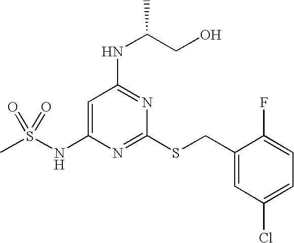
C1=C(NS(C)(=O)=O)N=C(SCC2=CC(Cl)=CC=C2F)N=C1NC(CO)C
